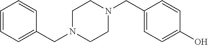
C1(CN2CCN(CC3=CC=CC=C3)CC2)=CC=C(O)C=C1
